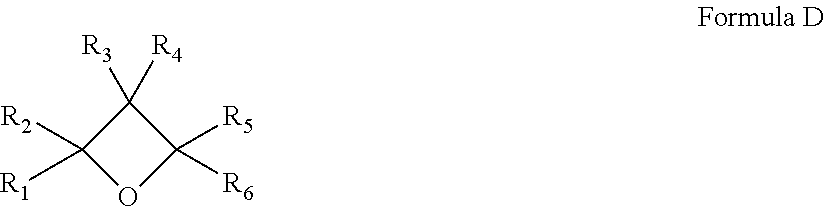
O1C([R5])([R6])C([R3])([R4])C1([R2])[R1]
